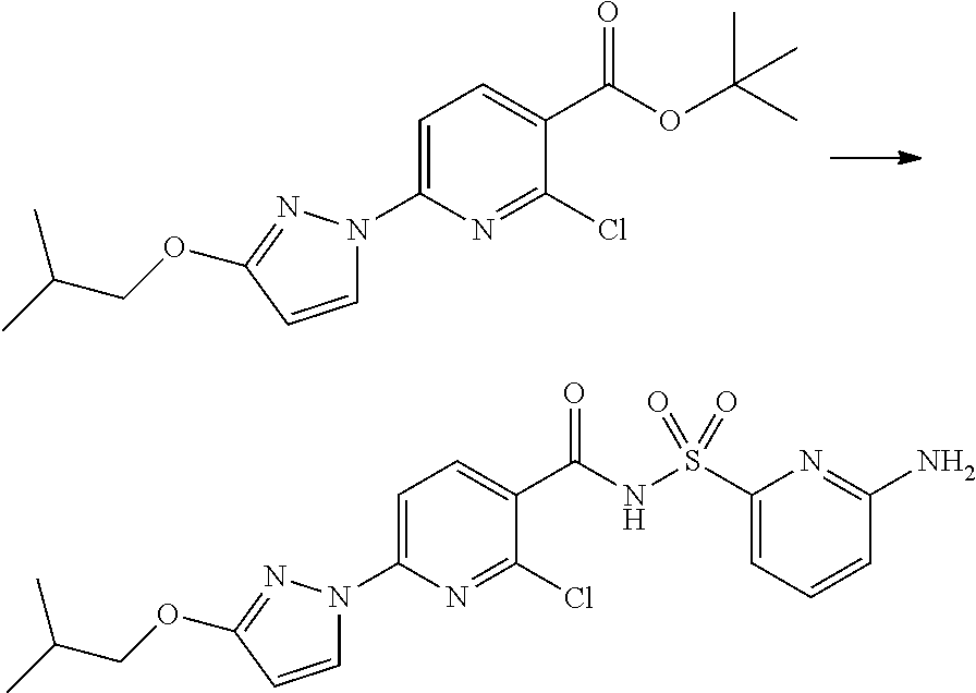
C1=C(N2C=CC(OCC(C)C)=N2)N=C(Cl)C(C(OC(C)(C)C)=O)=C1.C1=C(N2C=CC(OCC(C)C)=N2)N=C(Cl)C(C(NS(C2=CC=CC(N)=N2)(=O)=O)=O)=C1
